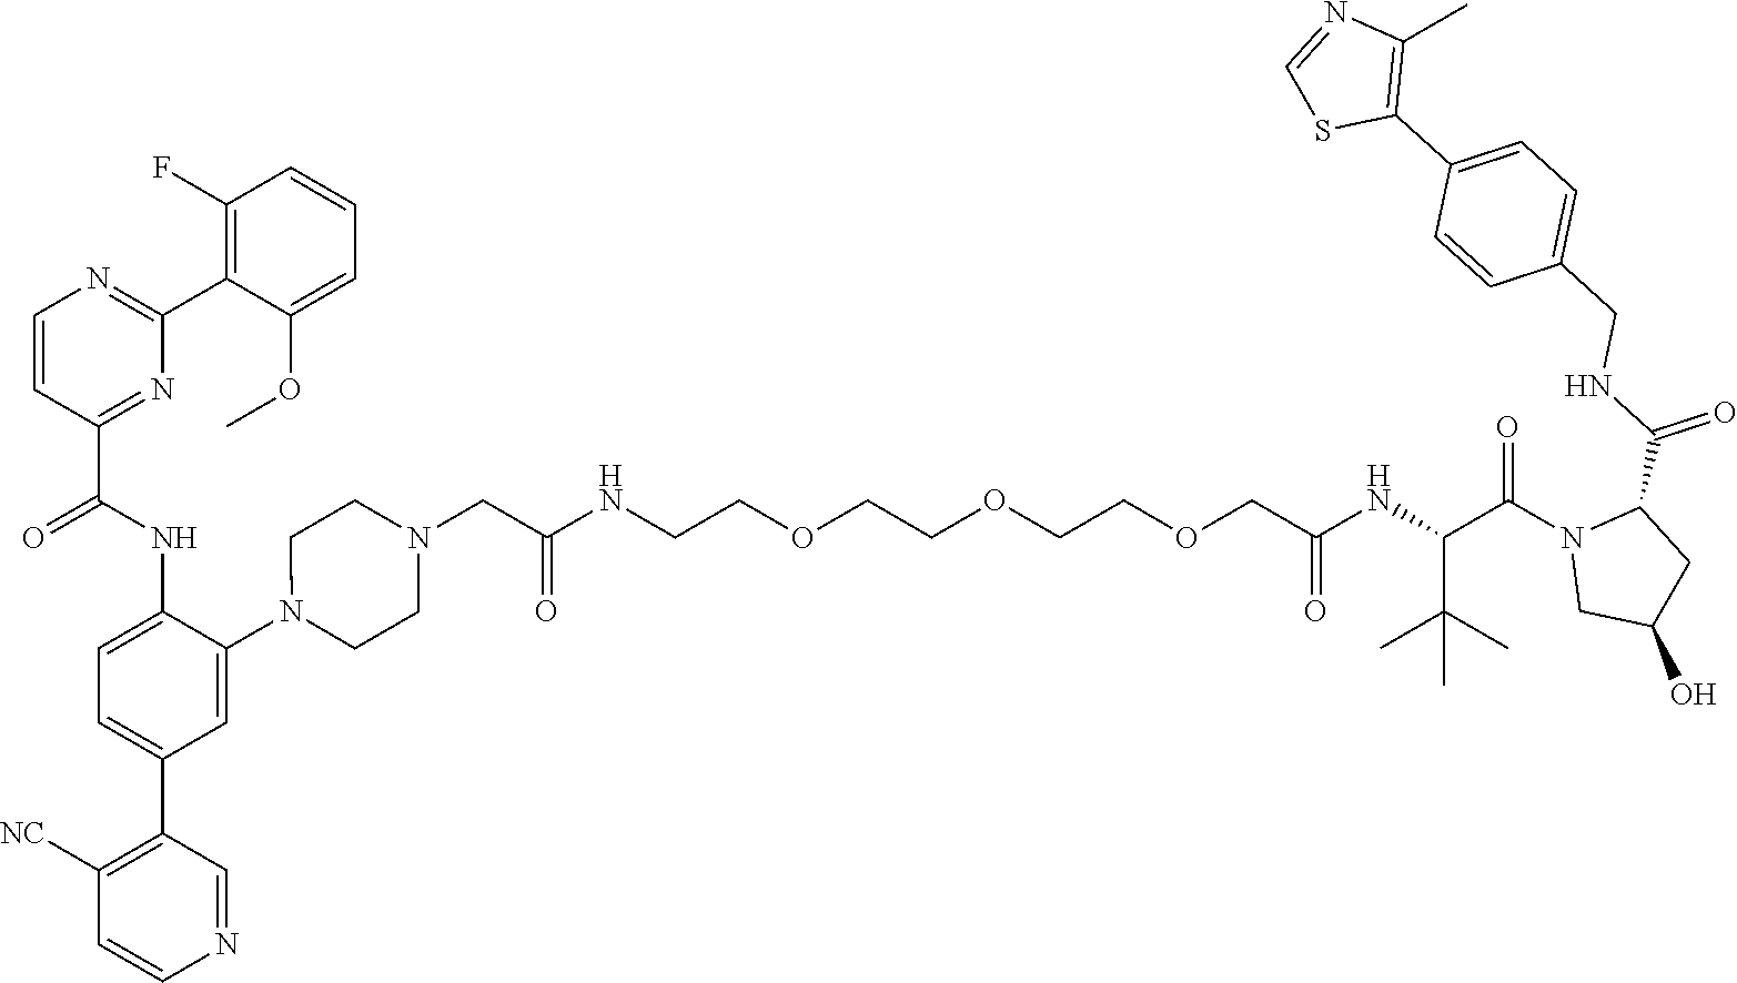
C1=CC(C(NC2=CC=C(C3=C([NC])C=CN=C3)C=C2N2CCN(CC(NCCOCCOCCOCC(NC(C(N3CC(O)CC3C(NCC3=CC=C(C4=C(C)N=CS4)C=C3)=O)=O)C(C)(C)C)=O)=O)CC2)=O)=NC(C2=C(F)C=CC=C2OC)=N1
